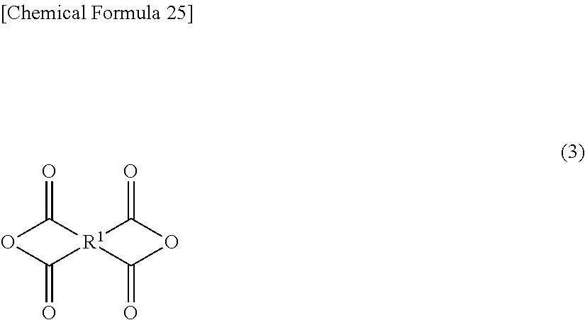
O1C(=O)[R1]2(C1=O)C(=O)OC2=O
